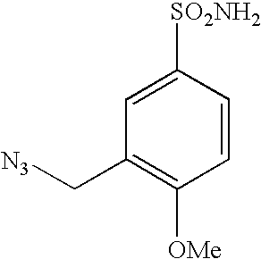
C1=CC([SO2NH2])=CC(C[N3])=C1[OMe]
